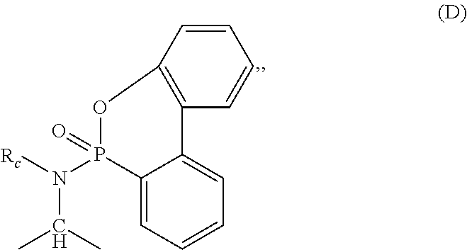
C12=C(C=CC=C1)OP(N(C(C)C)[Rc])(=O)C1=CC=CC=C21
